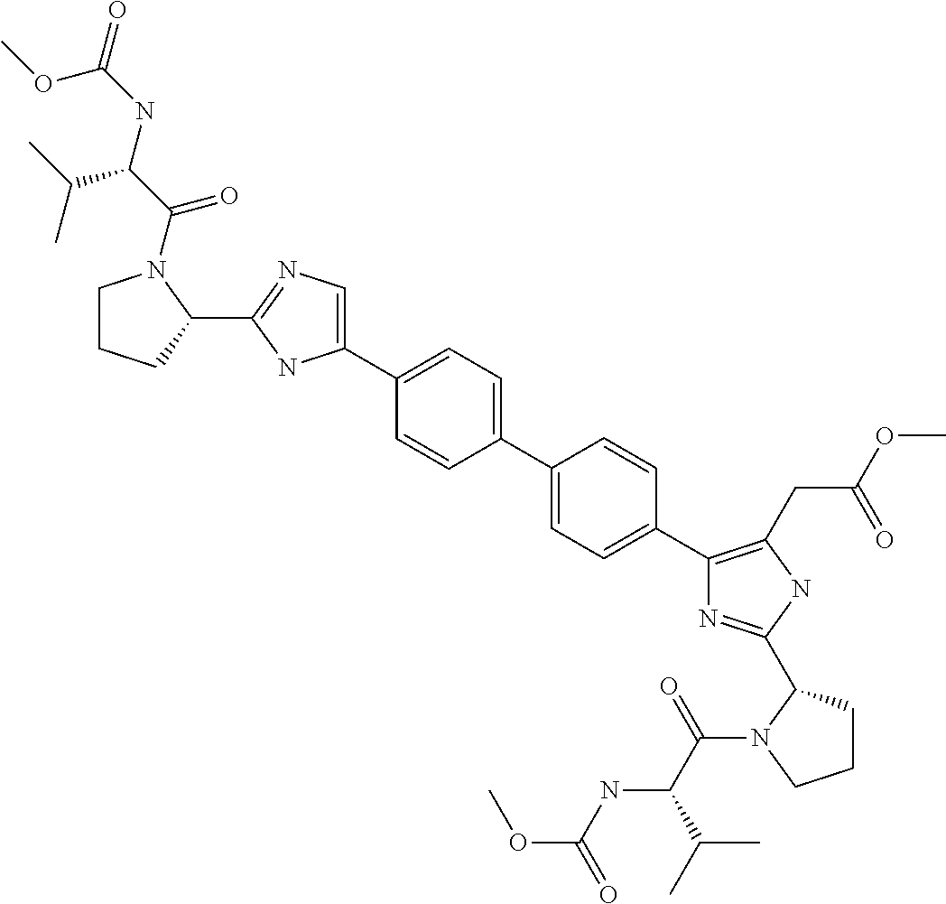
C1=C(C2=CC=C(C3=C(CC(=O)OC)NC(C4CCCN4C(=O)C(NC(=O)OC)C(C)C)=N3)C=C2)C=CC(C2=CN=C(C3N(C(=O)C(NC(=O)OC)C(C)C)CCC3)N2)=C1
